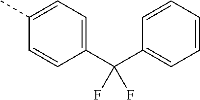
C(C1=CC=CC=C1)(C1=CC=C(C)C=C1)(F)F
